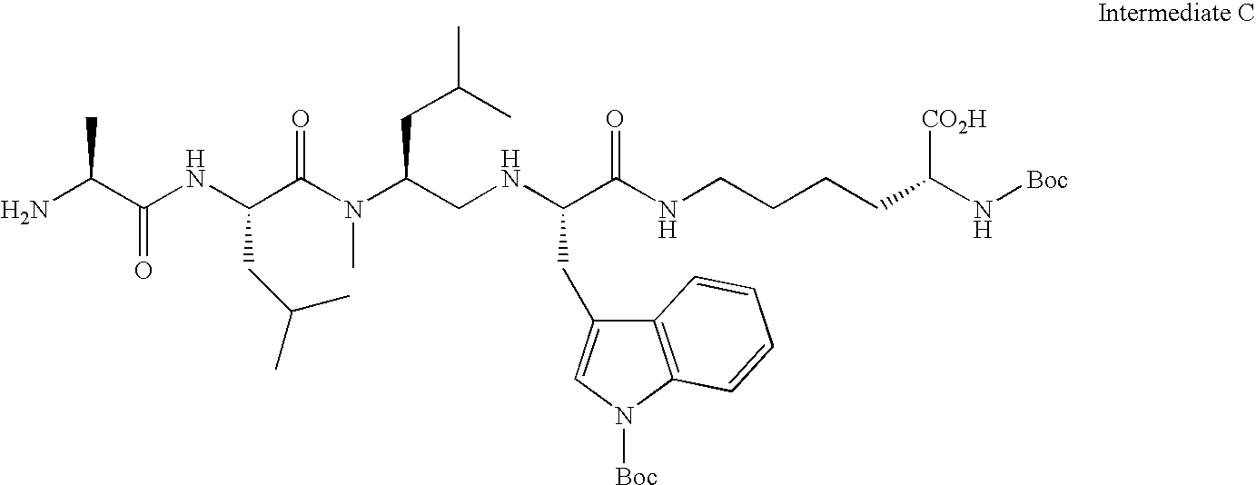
NC(C(NC(C(N(C(CNC(C(NCCCCC(N[Boc])[CO2H])=O)CC1=CN([Boc])C2=C1C=CC=C2)CC(C)C)C)=O)CC(C)C)=O)C
